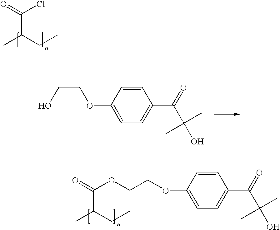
O=C(Cl)C(C)CC.OCCOC1=CC=C(C(=O)C(O)(C)C)C=C1.O(C1=CC=C(C(=O)C(O)(C)C)C=C1)CCOC(=O)C(C)CC
